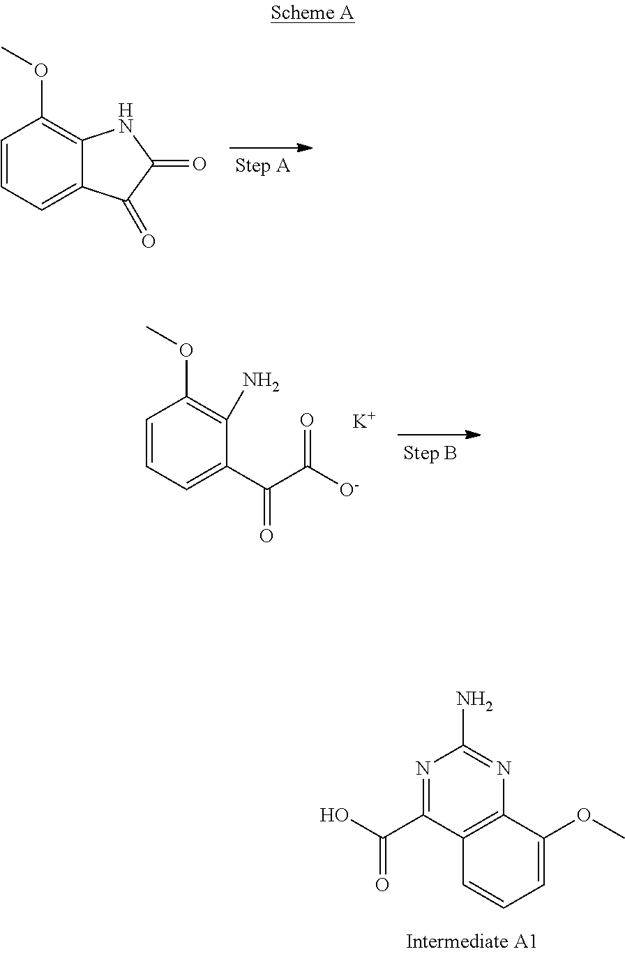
C1=CC=C2C(=C1OC)NC(=O)C2=O.C1=CC=C(C(C([O-])=O)=O)C(N)=C1OC.[K].N1=C(C(O)=O)C2=C(N=C1N)C(OC)=CC=C2
